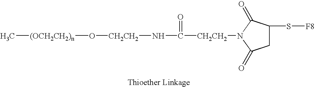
N(C([CH2CH2]N1C(=O)CC(S[F8])C1=O)=O)[CH2CH2]O[(OCH2CH2)n]C
